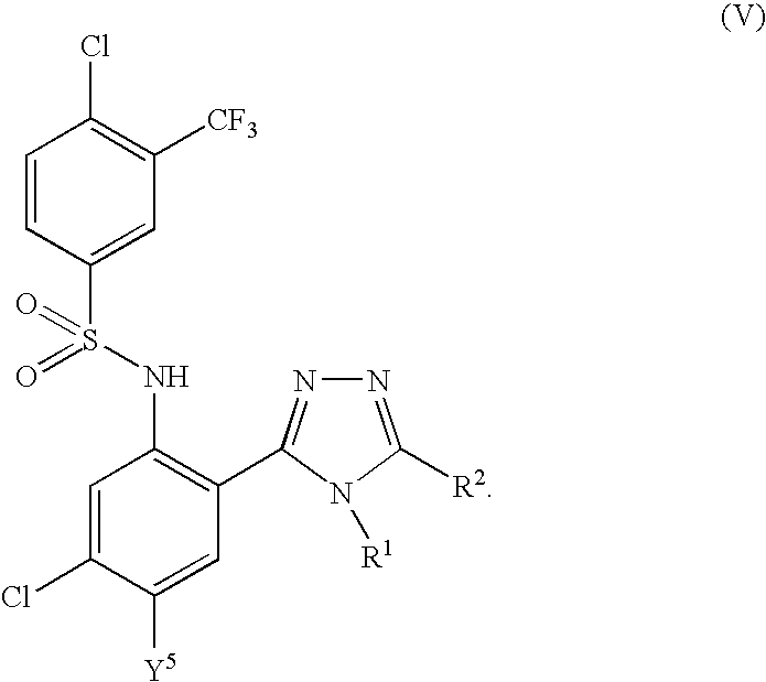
C1=C(Cl)C([Y5])=CC(C2=NN=C([R2])N2[R1])=C1NS(=O)(C1=CC([CF3])=C(Cl)C=C1)=O
